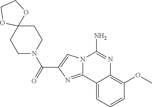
N12C(=NC(C(=O)N3CCC4(CC3)OCCO4)=C1)C1=CC=CC(OC)=C1N=C2N
